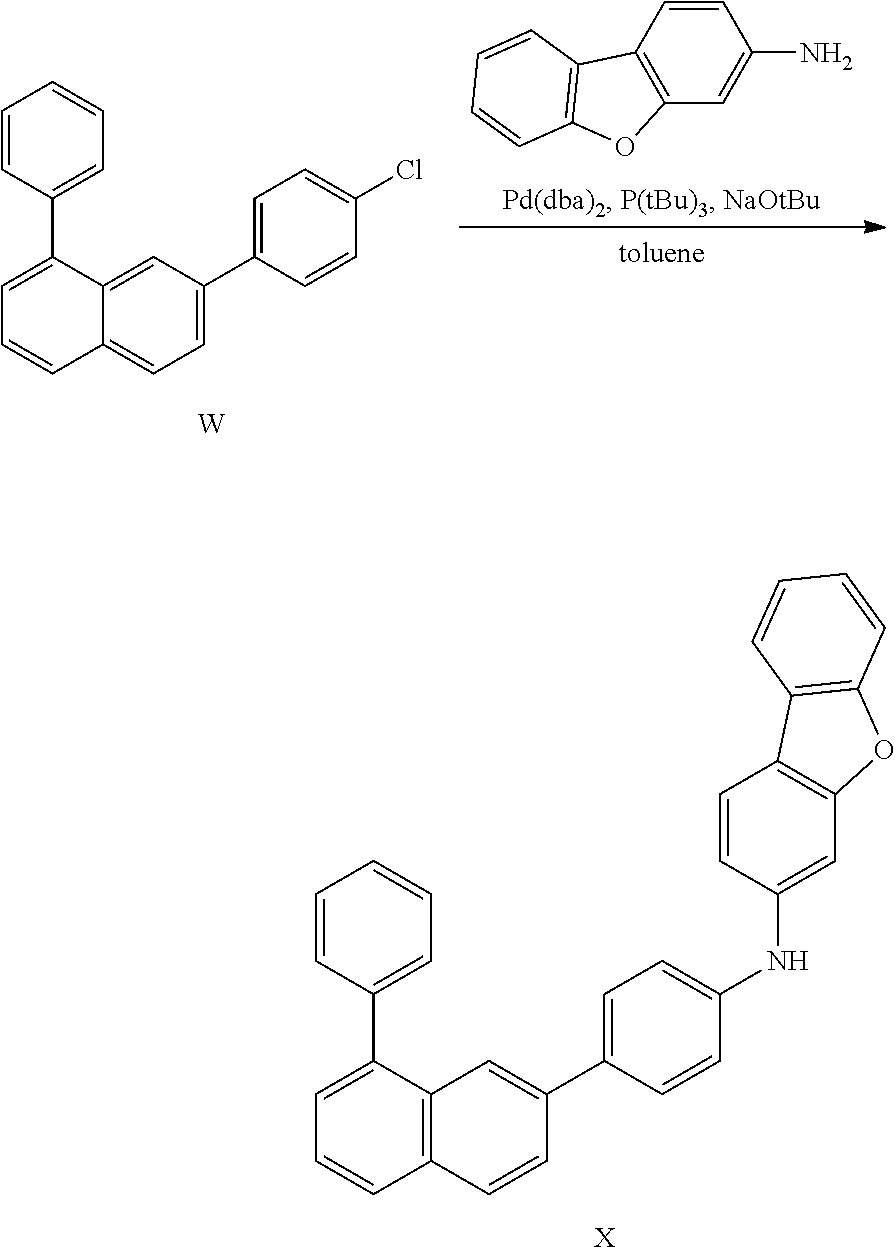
C12=C(C=C(N)C=C1)OC1=C2C=CC=C1.C1=C(C2=CC=C(Cl)C=C2)C=C2C(=C1)C=CC=C2C1=CC=CC=C1.[W].C1=CC2=C(C=C1C1=CC=C(NC3=CC4=C(C=C3)C3=C(O4)C=CC=C3)C=C1)C(C1=CC=CC=C1)=CC=C2.[X]
